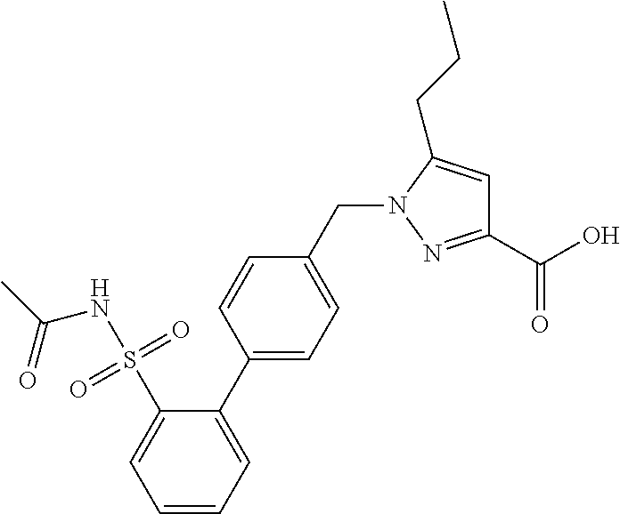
S(C1=CC=CC=C1C1=CC=C(CN2N=C(C(O)=O)C=C2CCC)C=C1)(=O)(=O)NC(C)=O
